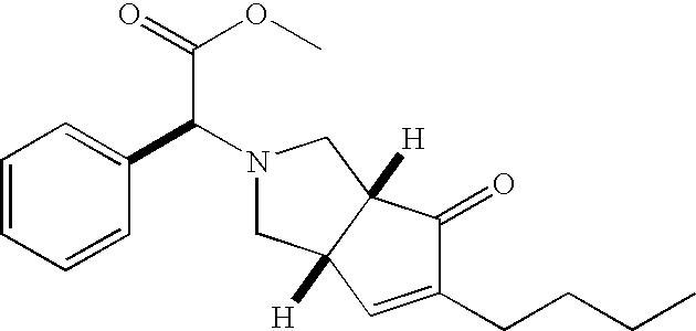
C(C(N1CC2([H])C([H])(C1)C(=O)C(CCCC)=C2)C1=CC=CC=C1)(=O)OC
